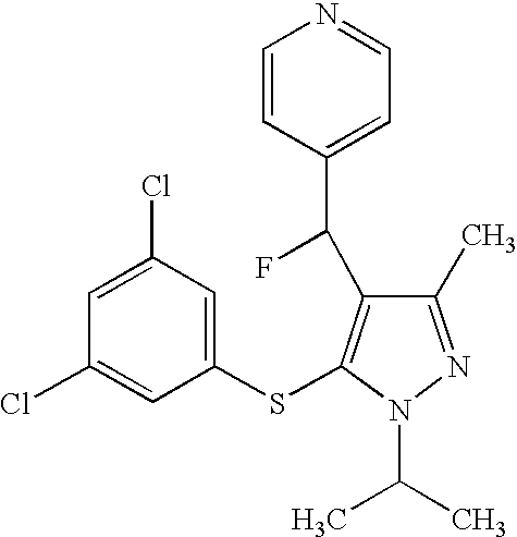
C1(C)=NN(C(C)C)C(SC2=CC(Cl)=CC(Cl)=C2)=C1C(C1=CC=NC=C1)F
